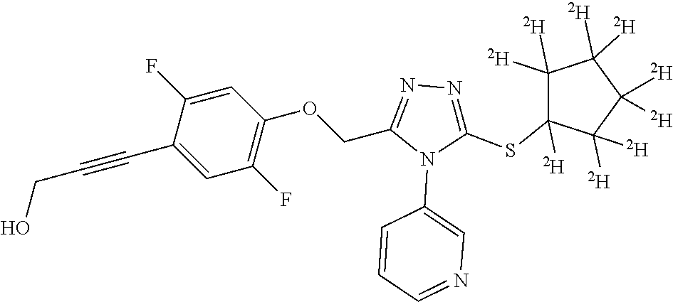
C1=C(F)C(C#CCO)=CC(F)=C1OCC1=NN=C(SC2([D])C([D])([D])C([D])([D])C([D])([D])C2([D])[D])N1C1=CN=CC=C1
